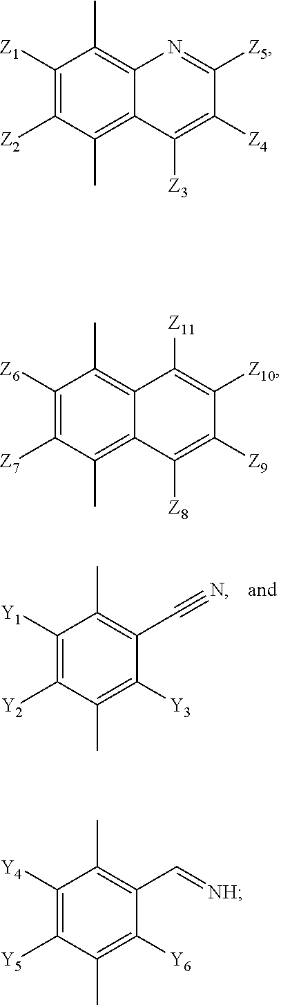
C1([Z1])=C([Z2])C(C)=C2C(=C1C)N=C([Z5])C([Z4])=C2[Z3].C1([Z6])=C([Z7])C(C)=C2C(=C1C)C([Z11])=C([Z10])C([Z9])=C2[Z8].C1([Y1])=C([Y2])C(C)=C([Y3])C(C#N)=C1C.C1([Y4])=C([Y5])C(C)=C([Y6])C(C=[NH])=C1C
